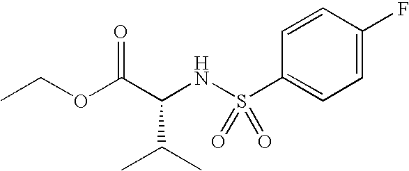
C(NS(C1=CC=C(F)C=C1)(=O)=O)(C(OCC)=O)C(C)C
